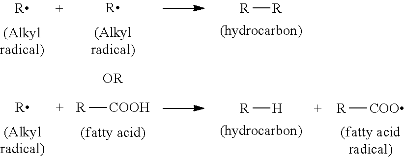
[R].[R].[R][R].[R].[R][COOH].[R][H].[R][COO]
